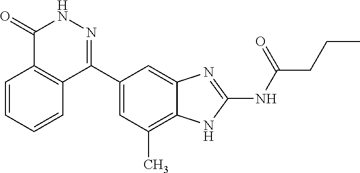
C(C(=O)NC1=NC2=CC(C3=NNC(=O)C4=C3C=CC=C4)=CC(C)=C2N1)CC
